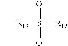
C[R13]S(=O)(=O)[R16]
